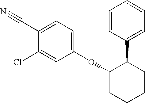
C1(OC2CCCCC2C2=CC=CC=C2)=CC=C(C#N)C(Cl)=C1
